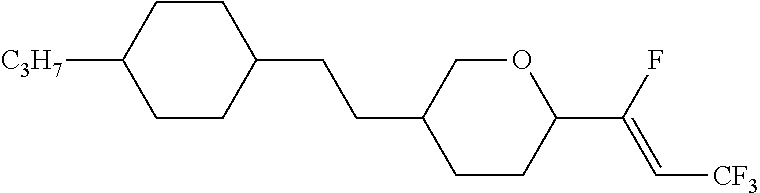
C1CC(C(F)=C[CF3])OCC1CCC1CCC([C3H7])CC1
